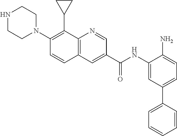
C12=C(C=C(C(NC3=CC(C4=CC=CC=C4)=CC=C3N)=O)C=N1)C=CC(N1CCNCC1)=C2C1CC1
